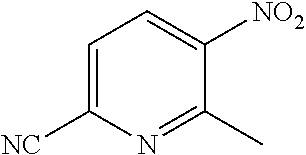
C1=C([NC])N=C(C)C([NO2])=C1
